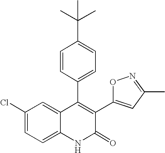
C1(Cl)=CC=C2C(=C1)C(C1=CC=C(C(C)(C)C)C=C1)=C(C1=CC(C)=NO1)C(=O)N2
